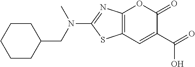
C12=C(C=C(C(O)=O)C(=O)O1)SC(N(CC1CCCCC1)C)=N2
